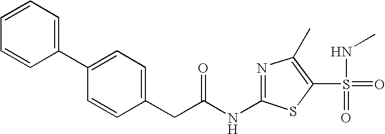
C1=CC=C(C2=CC=C(CC(NC3=NC(C)=C(S(NC)(=O)=O)S3)=O)C=C2)C=C1
